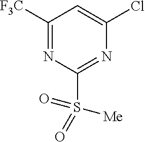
C1([F3C])=NC(S(=O)(=O)[Me])=NC(Cl)=C1
